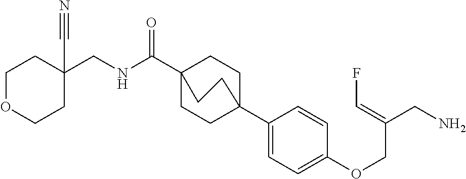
N(C(C12CCC(C3=CC=C(OCC(CN)=CF)C=C3)(CC1)CC2)=O)CC1(C#N)CCOCC1
